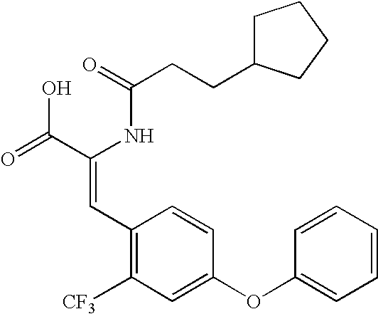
C(=O)(NC(C(=O)O)=CC1=C([CF3])C=C(OC2=CC=CC=C2)C=C1)CCC1CCCC1
